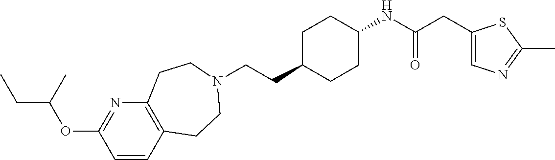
C(CC1CCC(NC(CC2=CN=C(C)S2)=O)CC1)N1CCC2=C(N=C(OC(CC)C)C=C2)CC1
